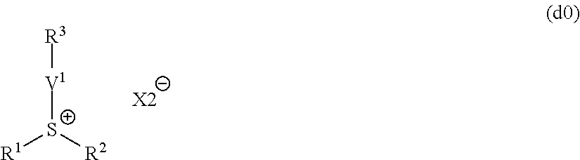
[V1]([S+]([R2])[R1])[R3].[X2]
